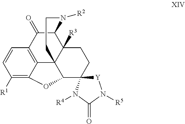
C1([R1])=C2C3=C(C=C1)C(=O)C1C4([R3])C3(C(C3(CC4)[Y]N([R5])C(=O)N3[R4])O2)CCN1[R2]
